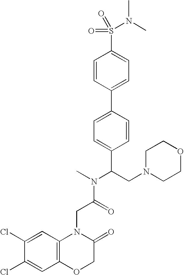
C1(Cl)=CC2=C(C=C1Cl)N(CC(N(C)C(CN1CCOCC1)C1=CC=C(C3=CC=C(S(=O)(N(C)C)=O)C=C3)C=C1)=O)C(=O)CO2
